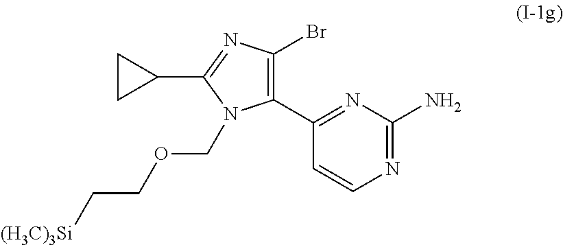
C1(C2=C(Br)N=C(C3CC3)N2COCC[(H3C)3Si])=NC(N)=NC=C1
